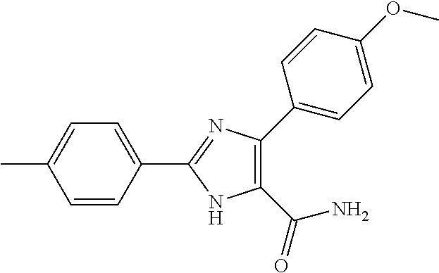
C1=C(C)C=CC(C2=NC(C3=CC=C(OC)C=C3)=C(C(=O)N)N2)=C1
